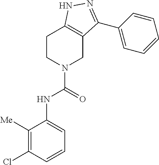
C1CN(C(=O)NC2=CC=CC(Cl)=C2[Me])CC2=C1NN=C2C1=CC=CC=C1
